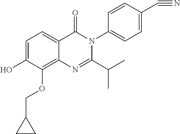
C1=C(O)C(OCC2CC2)=C2C(=C1)C(=O)N(C1=CC=C(C#N)C=C1)C(C(C)C)=N2
